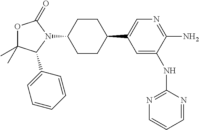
O1C(C)(C)C(C2=CC=CC=C2)N(C2CCC(C3=CN=C(N)C(NC4=NC=CC=N4)=C3)CC2)C1=O
